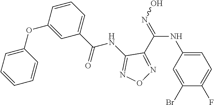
C1=C(NC(=NO)C2=NON=C2NC(C2=CC=CC(OC3=CC=CC=C3)=C2)=O)C=C(Br)C(F)=C1
